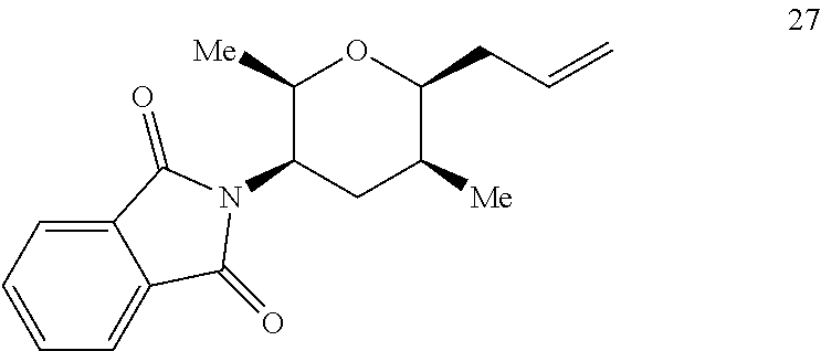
C1([Me])C(N2C(=O)C3=CC=CC=C3C2=O)CC([Me])C(CC=C)O1
